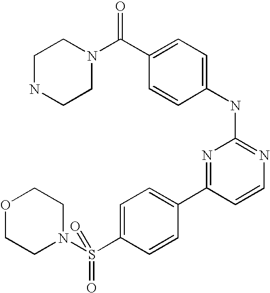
C1NCCN(C(C2=CC=C(NC3=NC=CC(C4=CC=C(S(N5CCOCC5)(=O)=O)C=C4)=N3)C=C2)=O)C1
